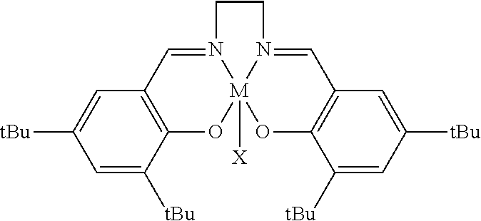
C1=C([tBu])C2=C(C=C1[tBu])C=N1[M]3([X])(O2)OC2=C(C=N3CC1)C=C([tBu])C=C2[tBu]
